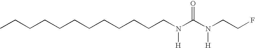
CCCCCCCCCCCCN(C(N(CCF)[H])=O)[H]
